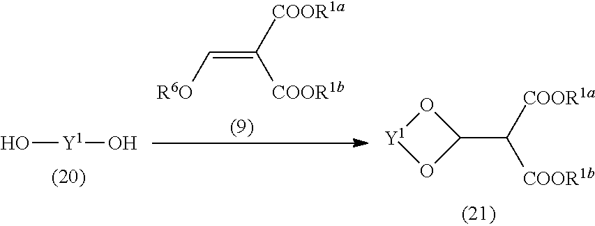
O[Y1]O.C(=C([COOR1a])[COOR1b])[R6O].C1(C([COOR1a])[COOR1b])O[Y1]O1
